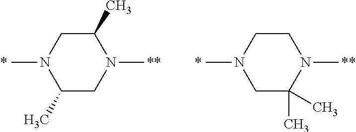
C1(C)CN(C)C(C)CN1C.C1CN(C)CC(C)(C)N1C
